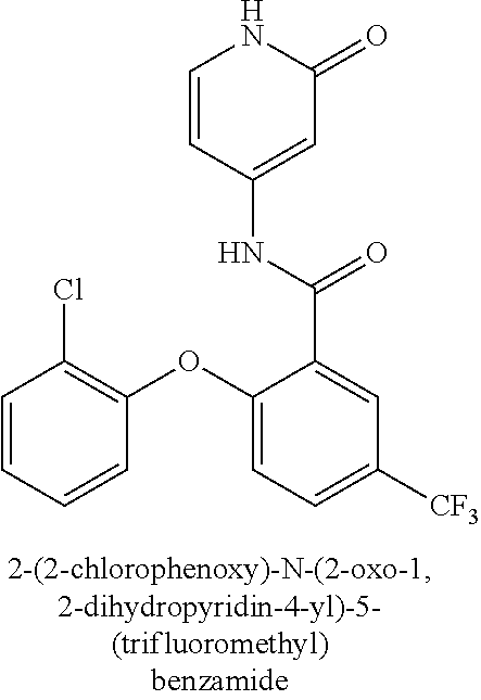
C1=CC(NC(C2=CC([CF3])=CC=C2OC2=C(Cl)C=CC=C2)=O)=CC(=O)N1
